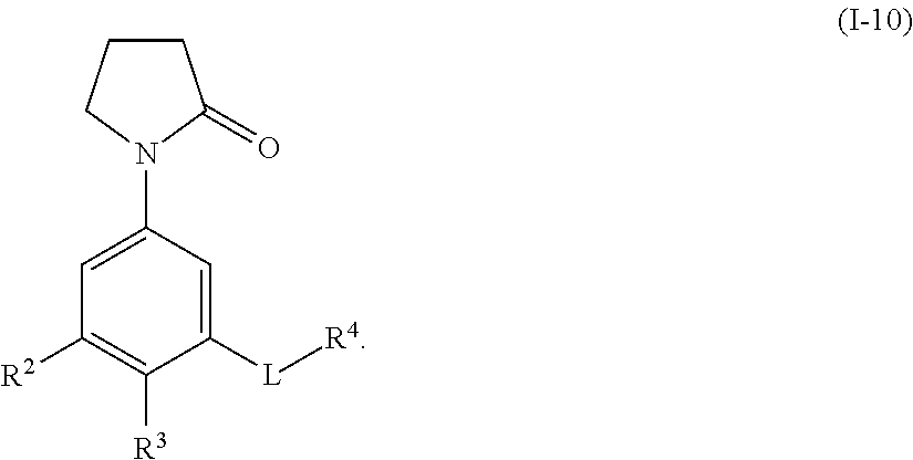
C1(N2CCCC2=O)=CC([R2])=C([R3])C([L][R4])=C1
